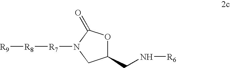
[R7](N1CC(CN[R6])OC1=O)[R8][R9]
